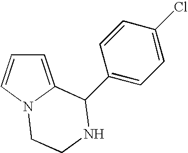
C1=C2N(C=C1)CCNC2C1=CC=C(Cl)C=C1
